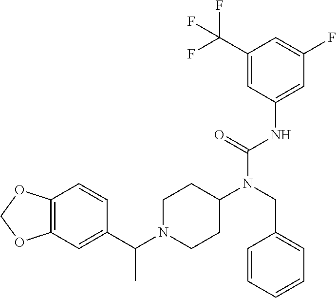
C1(C(F)(F)F)=CC(NC(N(CC2=CC=CC=C2)C2CCN(C(C3=CC4=C(C=C3)OCO4)C)CC2)=O)=CC(F)=C1
